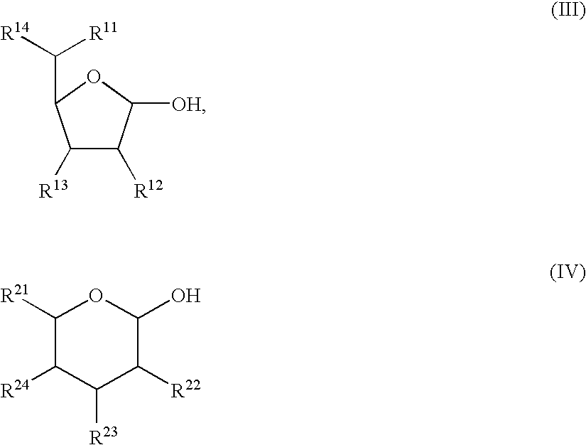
[R21]C1C([R24])C([R23])C([R22])C(O)O1.[R14]C([R11])C1C([R13])C([R12])C([OH])O1
